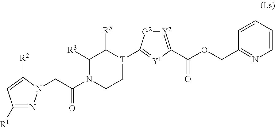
C1=CC(COC(C2=[Y2][G2]C([T]3CCN(C(CN4N=C([R1])C=C4[R2])=O)C([R3])C3[R5])=[Y1]2)=O)=NC=C1
